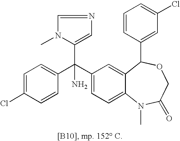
C1=C(Cl)C=CC(C(C2=CC=C3C(=C2)C(C2=CC(Cl)=CC=C2)OCC(=O)N3C)(C2=CN=CN2C)N)=C1
